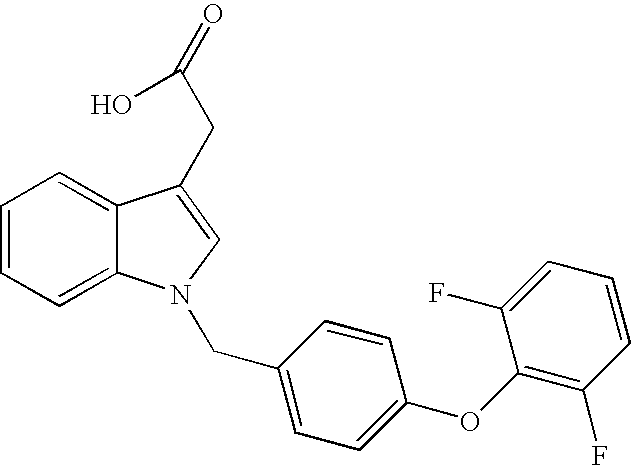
C1=CC=C2C(=C1)C(CC(=O)O)=CN2CC1=CC=C(OC2=C(F)C=CC=C2F)C=C1
